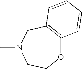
O1C2=C(CN(C)CC1)C=CC=C2
